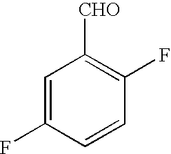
C1=C(F)C=CC(F)=C1[CHO]
